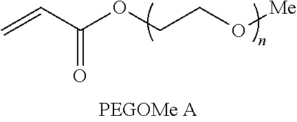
C=CC(OCCO[Me])=O
